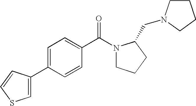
C1(C2=CC=C(C(=O)N3CCCC3CN3CCCC3)C=C2)=CSC=C1
